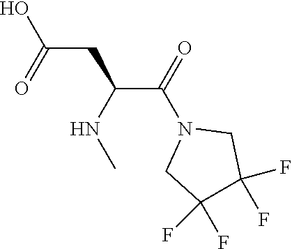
N1(C(C(CC(O)=O)NC)=O)CC(F)(F)C(F)(F)C1
